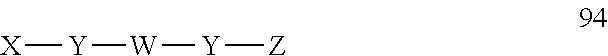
[X][Y][W][Y][Z]
